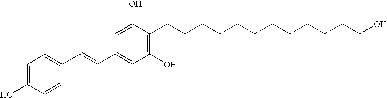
C1=C(O)C=CC(C=CC2=CC(O)=C(CCCCCCCCCCCCO)C(O)=C2)=C1
